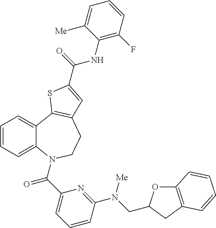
C1=CC=C2C(=C1)C1=C(CCN2C(C2=CC=CC(N(CC3OC4=C(C3)C=CC=C4)[Me])=N2)=O)C=C(C(=O)NC2=C(F)C=CC=C2[Me])S1
